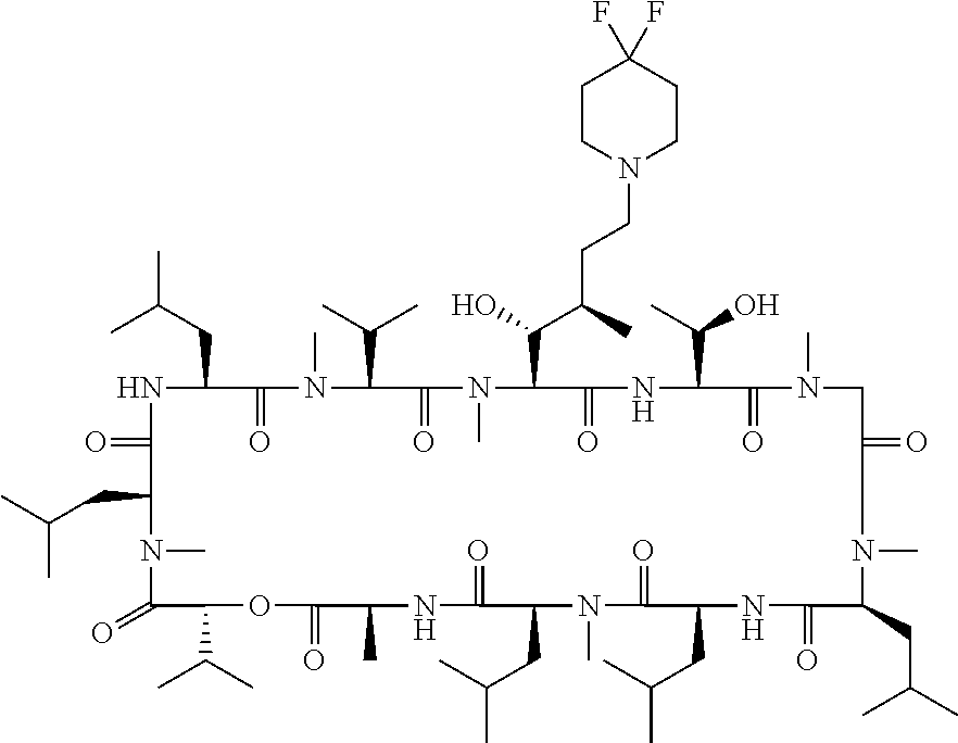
C1(=O)C(C(C)C)OC(=O)C(C)NC(=O)C(CC(C)C)N(C)C(=O)C(CC(C)C)NC(=O)C(CC(C)C)N(C)C(=O)CN(C)C(=O)C(C(C)O)NC(=O)C(C(O)C(C)CCN2CCC(F)(F)CC2)N(C)C(=O)C(C(C)C)N(C)C(=O)C(CC(C)C)NC(=O)C(CC(C)C)N1C
